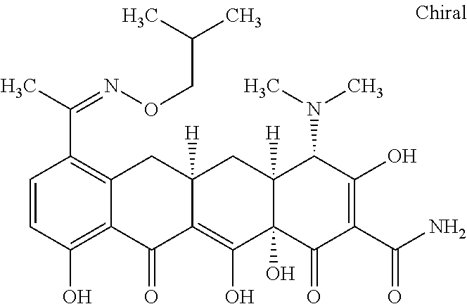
C12([H])C(O)(C(=O)C(C(N)=O)=C(O)C1N(C)C)C(O)=C1C([H])(C2)CC2=C(C(C)=NOCC(C)C)C=CC(O)=C2C1=O
